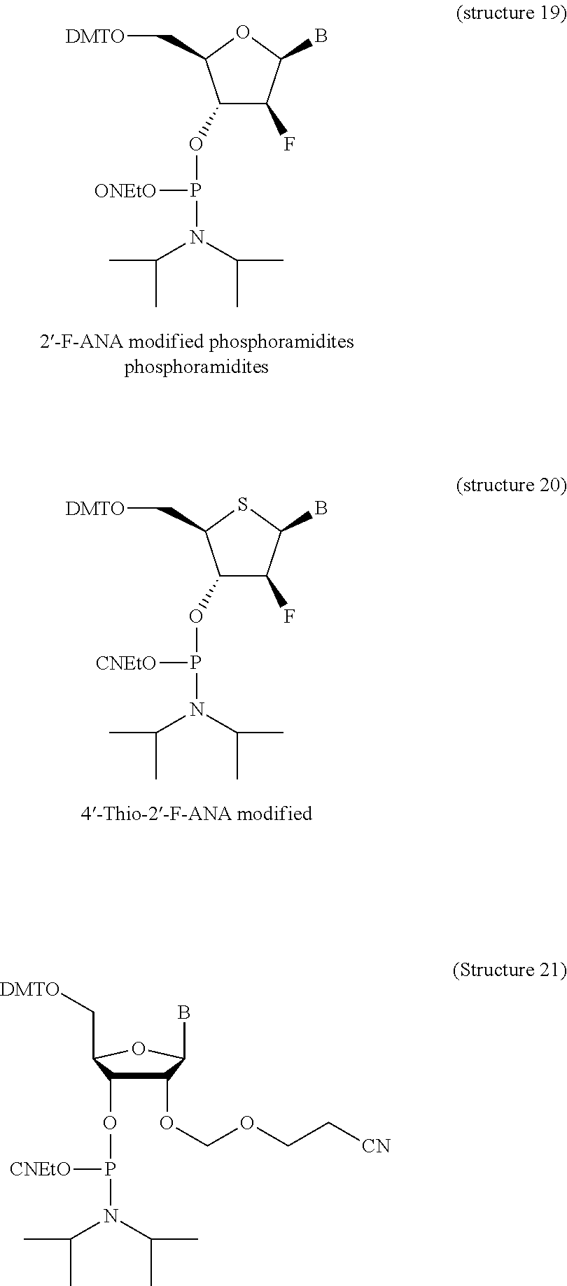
C1(OCOCC[CN])C(OP([CNEtO])N(C(C)C)C(C)C)C(C[DMTO])OC1B.C1(OP(N(C(C)C)C(C)C)[ONEtO])C(F)C(B)OC1C[DMTO].C1(OP(N(C(C)C)C(C)C)[CNEtO])C(F)C(B)SC1C[DMTO]
